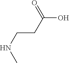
OC(CCNC)=O
